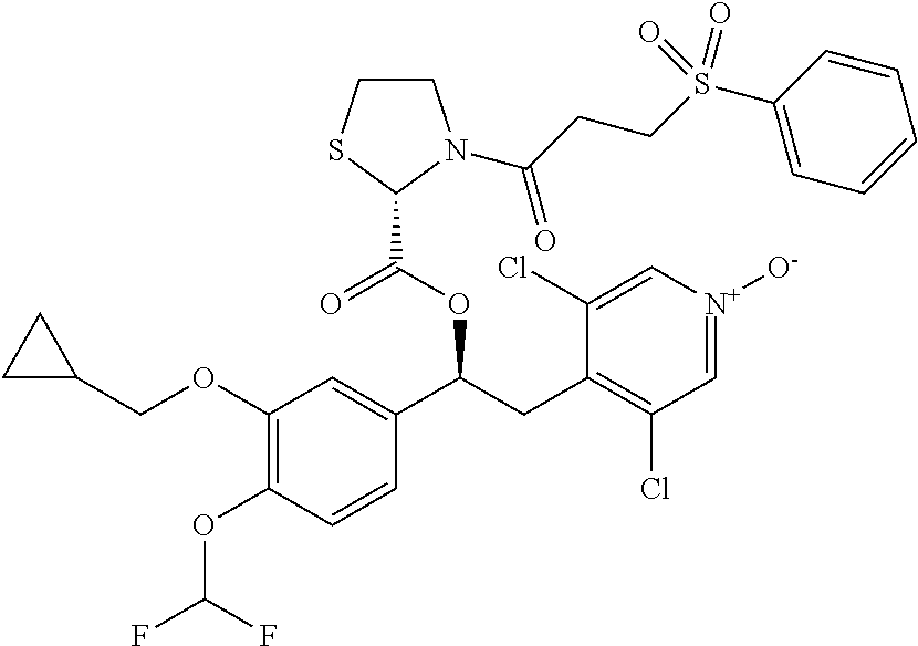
C1(OCC2CC2)=C(OC(F)F)C=CC(C(CC2=C(Cl)C=[N+]([O-])C=C2Cl)OC(C2N(C(CCS(C3=CC=CC=C3)(=O)=O)=O)CCS2)=O)=C1
